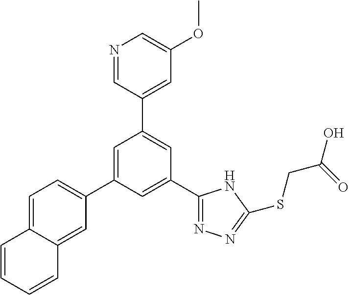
C1(C2=NN=C(SCC(O)=O)N2)=CC(C2=CC=C3C(=C2)C=CC=C3)=CC(C2=CC(OC)=CN=C2)=C1
